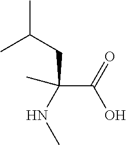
C(C(NC)(CC(C)C)C)(O)=O
